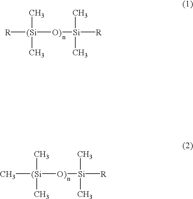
[R][(Si]([O)][Si]([R])(C)C)(C)C.C[(Si]([O)][Si]([R])(C)C)(C)C
